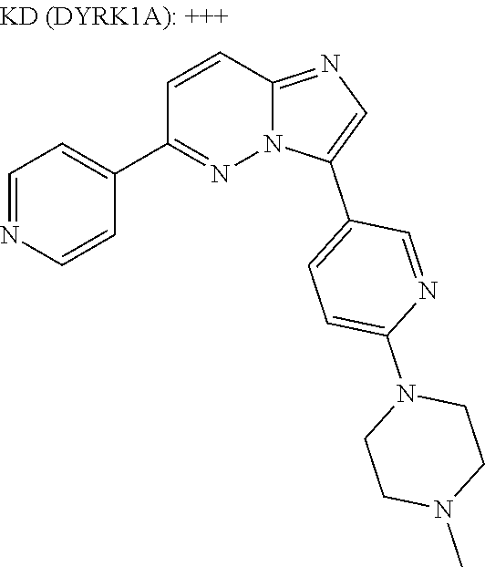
C1=NC=CC(C2=NN3C(=NC=C3C3=CC=C(N4CCN(C)CC4)N=C3)C=C2)=C1
